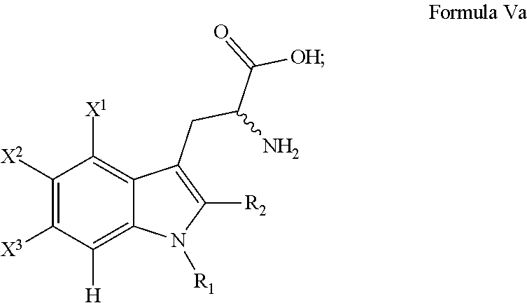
C1([X2])=C([X3])C([H])=C2C(=C1[X1])C(CC(N)C(=O)[OH])=C([R2])N2[R1]
